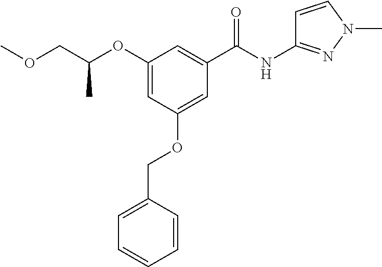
C1(OC(COC)C)=CC(OCC2=CC=CC=C2)=CC(C(=O)NC2=NN(C)C=C2)=C1
